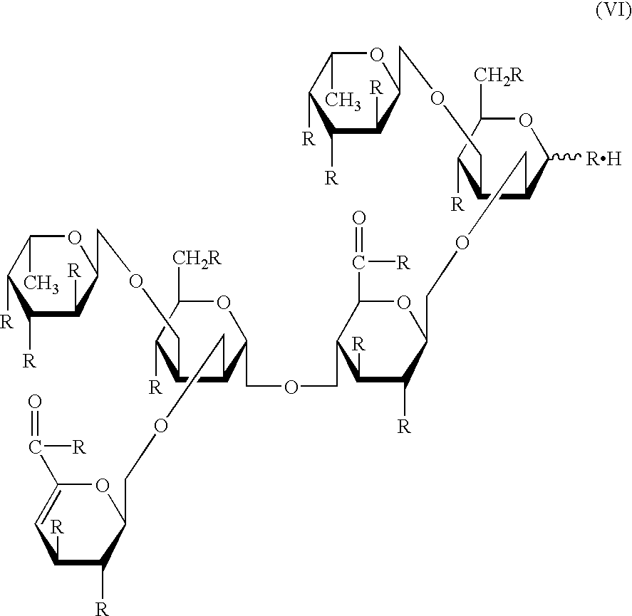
C1(COCC2C([R])C([R])C([R])C(C)O2)C(COCC2C([R])C([R])C=C(C(=O)[R])O2)C(COCC2C([R])C([R])C(COCC3C(COCC4C([R])C([R])C([R])C(C)O4)C([R])C([CH2R])OC3[RH])OC2C(=O)[R])OC([CH2R])C1[R]
